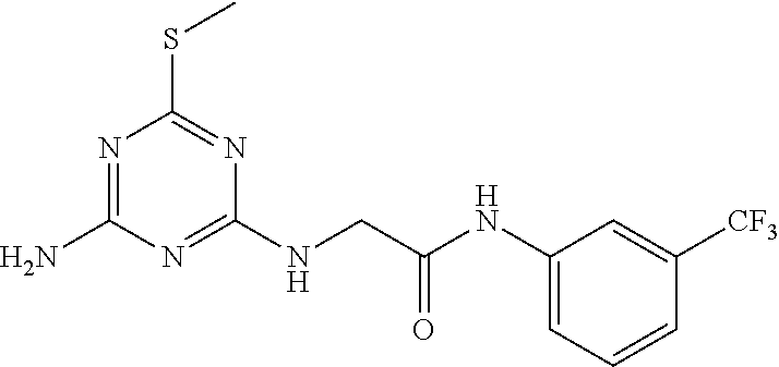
N1=C(N)N=C(NCC(NC2=CC=CC([CF3])=C2)=O)N=C1SC
